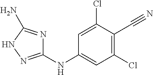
C1=C(Cl)C(C#N)=C(Cl)C=C1NC1=NNC(N)=N1
